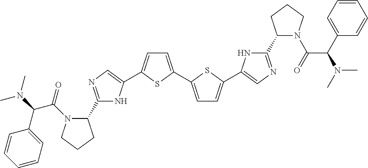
C1=C(C2=CC=C(C3=CN=C(C4N(C(=O)C(C5=CC=CC=C5)N(C)C)CCC4)N3)S2)SC(C2=CN=C(C3N(C(=O)C(N(C)C)C4=CC=CC=C4)CCC3)N2)=C1
